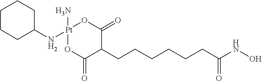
[Pt]1(N)(NC2CCCCC2)OC(=O)C(CCCCCCC(NO)=O)C(=O)O1
